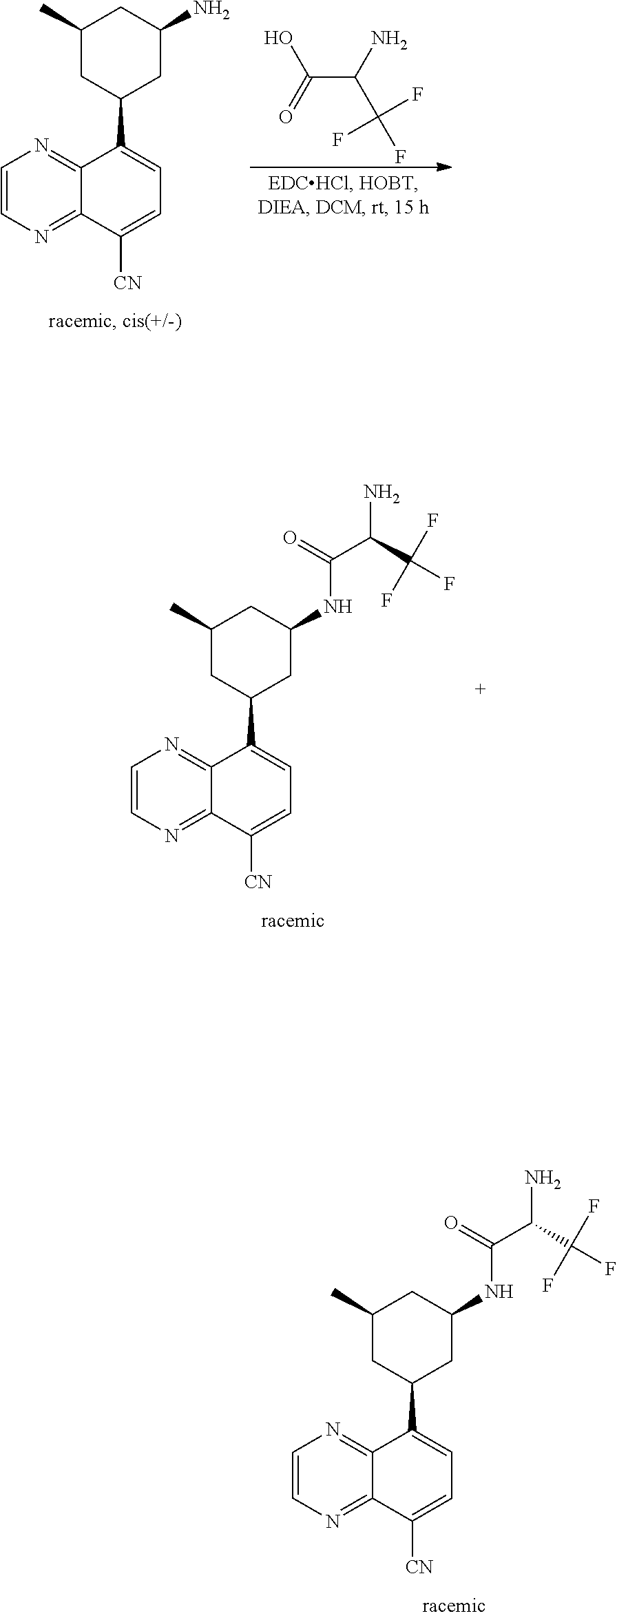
C1=CN=C2C(=N1)C(C1CC(N)CC(C)C1)=CC=C2[CN].C(C(N)C(F)(F)F)(=O)O.C1=CN=C2C(=N1)C(C1CC(NC(C(C(F)(F)F)N)=O)CC(C)C1)=CC=C2[CN].C1=CN=C2C(=N1)C(C1CC(NC(C(C(F)(F)F)N)=O)CC(C)C1)=CC=C2[CN]
